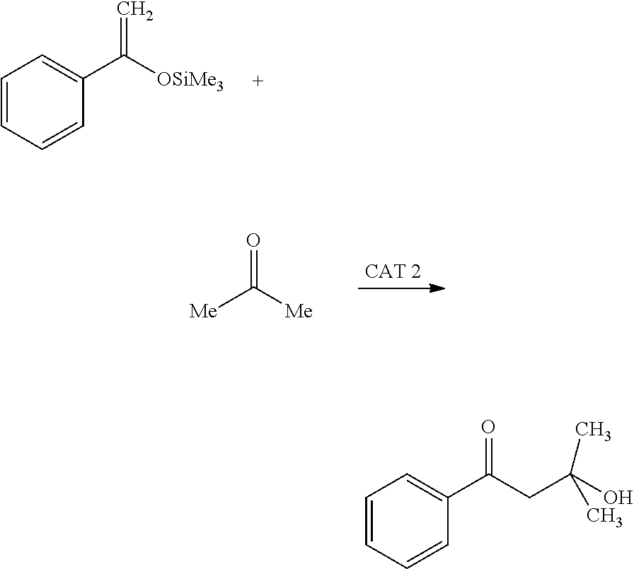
C1=CC=CC(C([OSiMe3])=C)=C1.[Me]C([Me])=O.C1=CC=CC(C(CC(O)(C)C)=O)=C1
